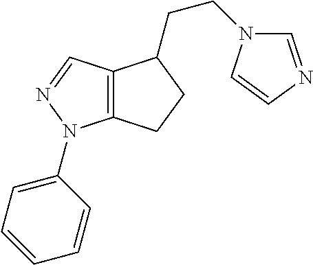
C12=C(C=NN1C1=CC=CC=C1)C(CCN1C=NC=C1)CC2
